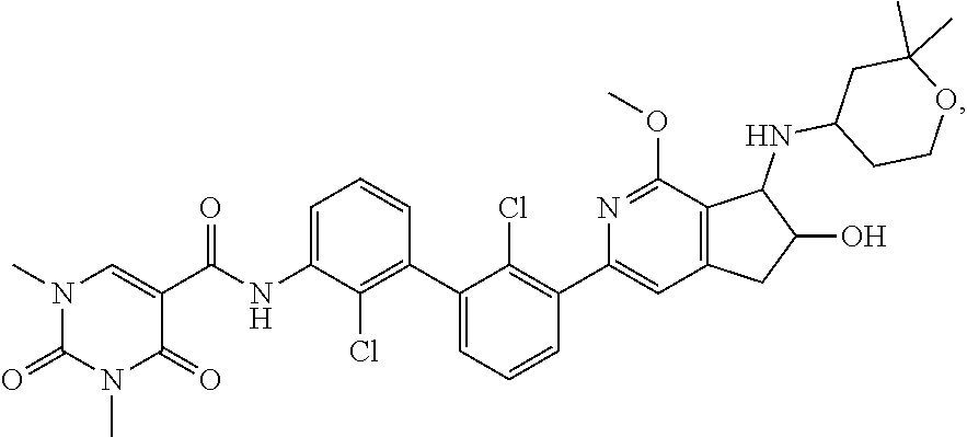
N1(C)C(=O)N(C)C(=O)C(C(NC2=CC=CC(C3=CC=CC(C4=CC5=C(C(OC)=N4)C(NC4CCOC(C)(C)C4)C(O)C5)=C3Cl)=C2Cl)=O)=C1
